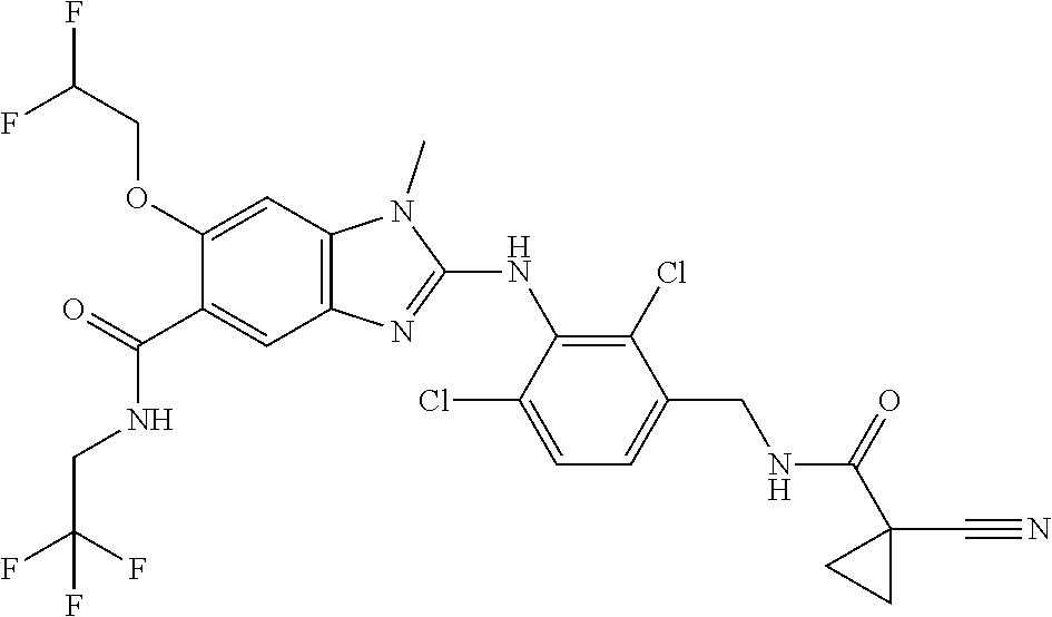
C1(OCC(F)F)=CC2=C(C=C1C(NCC(F)(F)F)=O)N=C(NC1=C(Cl)C(CNC(C3(C#N)CC3)=O)=CC=C1Cl)N2C
